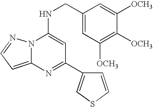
N12C(=CC=N1)N=C(C1=CSC=C1)C=C2NCC1=CC([OCH3])=C([OCH3])C([OCH3])=C1
